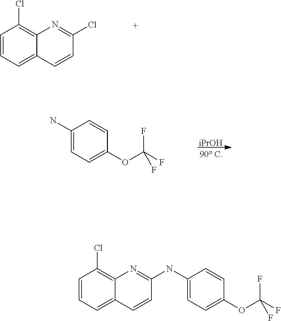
C1=CC=C2C(=C1Cl)N=C(Cl)C=C2.C1=CC=C2C(=C1Cl)N=C(NC1=CC=C(OC(F)(F)F)C=C1)C=C2.C1(N)=CC=C(OC(F)(F)F)C=C1.[iPrOH]
